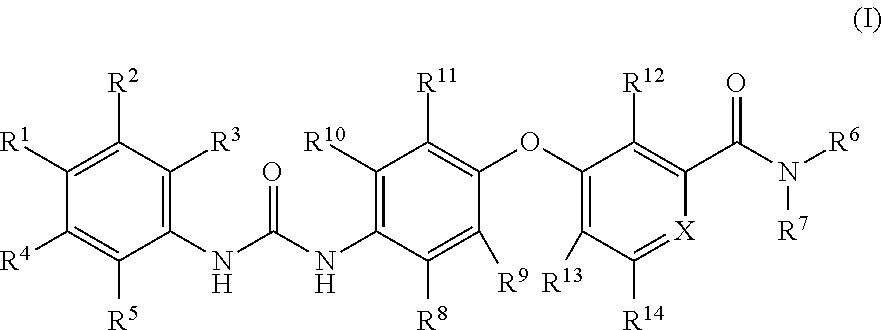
C1(NC(NC2=C([R10])C([R11])=C(OC3=C([R13])C([R14])=[X]C(C(N([R6])[R7])=O)=C3[R12])C([R9])=C2[R8])=O)=C([R3])C([R2])=C([R1])C([R4])=C1[R5]
